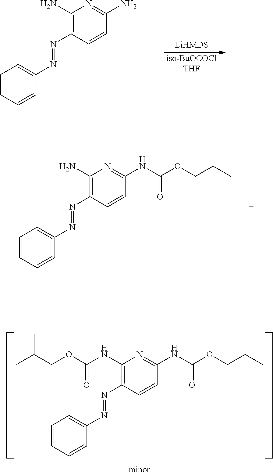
C1=CC=CC(N=NC2=C(N)N=C(N)C=C2)=C1.[iso-BuOCOClTHF].C1=CC=CC(N=NC2=C(N)N=C(NC(OCC(C)C)=O)C=C2)=C1.C1=CC=CC(N=NC2=C(NC(OCC(C)C)=O)N=C(NC(OCC(C)C)=O)C=C2)=C1
